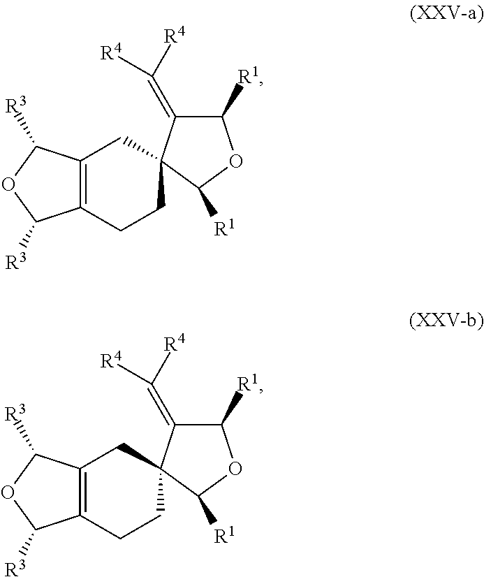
C12=C(CCC3(C1)C(=C([R4])[R4])C([R1])OC3[R1])C([R3])OC2[R3].C12=C(CCC3(C1)C(=C([R4])[R4])C([R1])OC3[R1])C([R3])OC2[R3]
